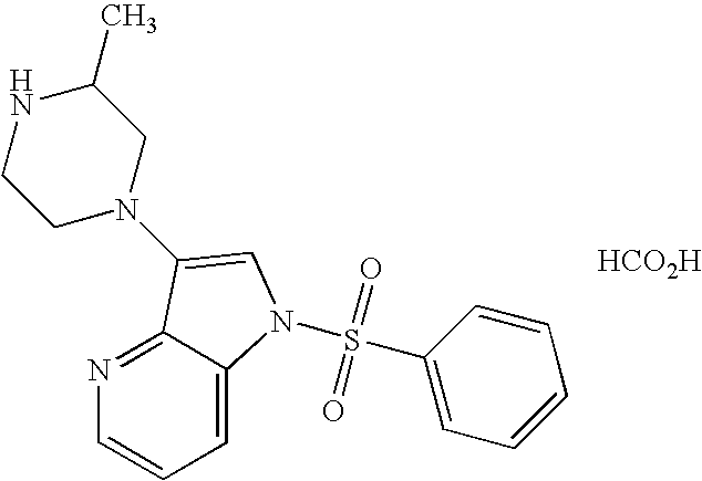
C1N(C2=CN(S(C3=CC=CC=C3)(=O)=O)C3=CC=CN=C32)CC(C)NC1.[HCO2H]
